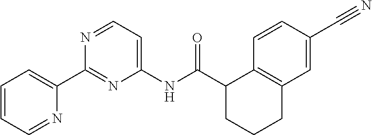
C1=CC=NC(C2=NC(NC(C3C4=C(CCC3)C=C(C#N)C=C4)=O)=CC=N2)=C1
